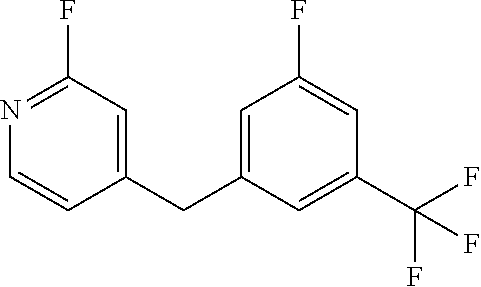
C1=C(CC2=CC(F)=NC=C2)C=C(C(F)(F)F)C=C1F
